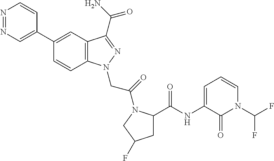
N1=NC=C(C2=CC3=C(C=C2)N(CC(=O)N2C(C(NC4=CC=CN(C(F)F)C4=O)=O)CC(F)C2)N=C3C(N)=O)C=C1
